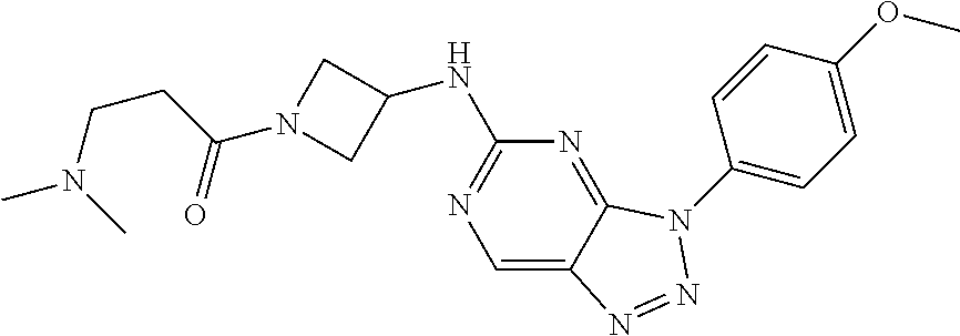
C1=C2C(=NC(NC3CN(C(CCN(C)C)=O)C3)=N1)N(C1=CC=C(OC)C=C1)N=N2
